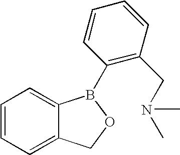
C1=CC=C2C(=C1)B(C1=C(CN(C)C)C=CC=C1)OC2
